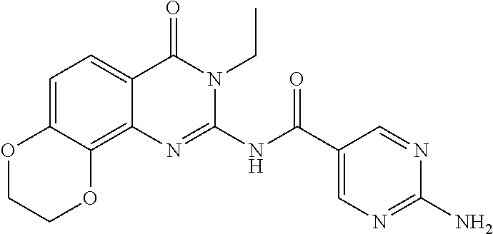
C1=C2C(=C3C(=C1)C(=O)N(CC)C(NC(=O)C1=CN=C(N)N=C1)=N3)OCCO2
